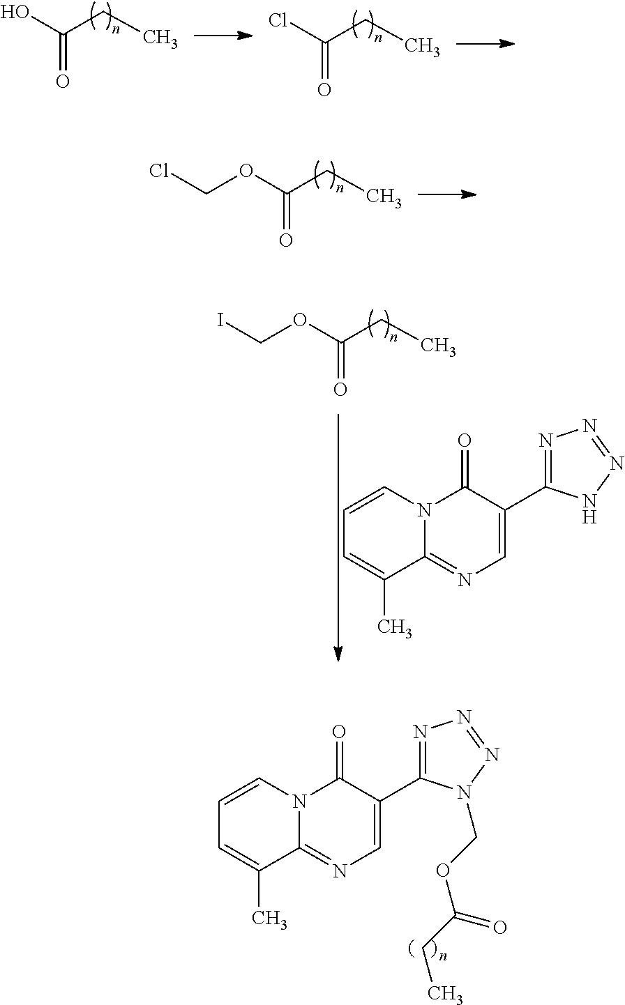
C1=CN2C(=NC=C(C3=NN=NN3COC(CC)=O)C2=O)C(C)=C1.ClC(CC)=O.OC(CC)=O.O(C(CC)=O)CCl.O(C(CC)=O)CI.C1=CN2C(=NC=C(C3=NN=NN3)C2=O)C(C)=C1
